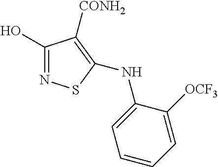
C1(O)=NSC(NC2=CC=CC=C2[OCF3])=C1[CONH2]
